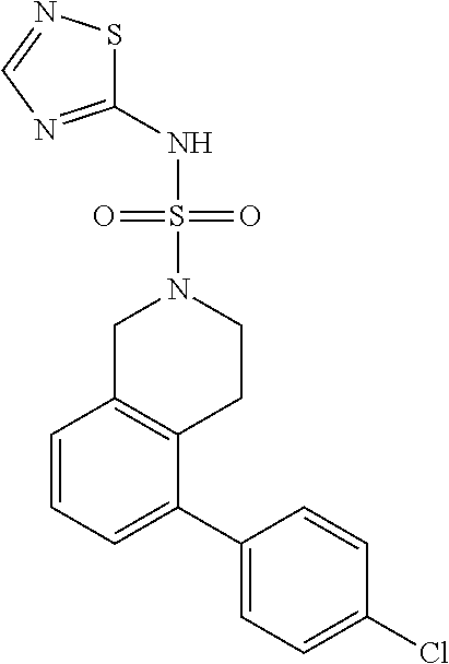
C1=CC=C(C2=CC=C(Cl)C=C2)C2=C1CN(S(NC1=NC=NS1)(=O)=O)CC2
